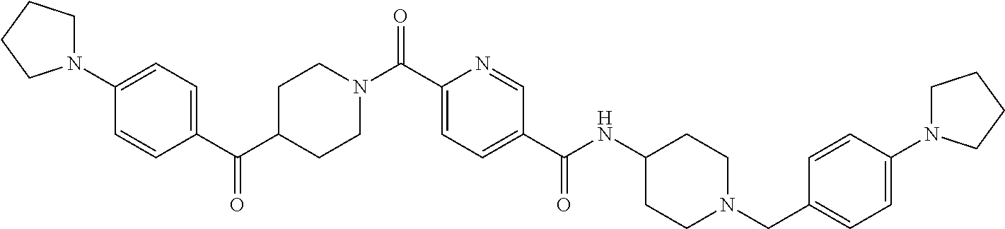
C1(N2CCCC2)=CC=C(C(C2CCN(C(C3=CC=C(C(NC4CCN(CC5=CC=C(N6CCCC6)C=C5)CC4)=O)C=N3)=O)CC2)=O)C=C1
